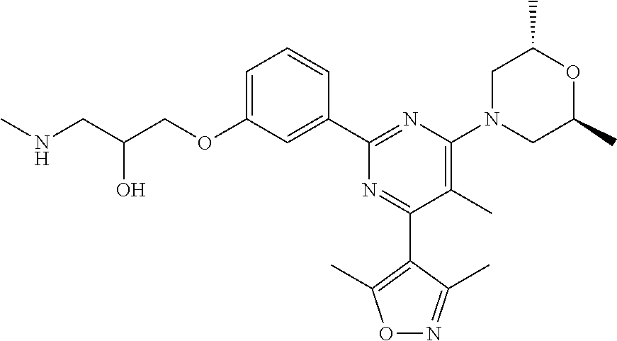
C1=C(OCC(CNC)O)C=C(C2=NC(N3CC(C)OC(C)C3)=C(C)C(C3=C(C)ON=C3C)=N2)C=C1
